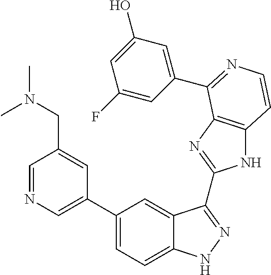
C1(C2=CN=CC(CN(C)C)=C2)=CC=C2C(=C1)C(C1=NC3=C(N1)C=CN=C3C1=CC(O)=CC(F)=C1)=NN2
